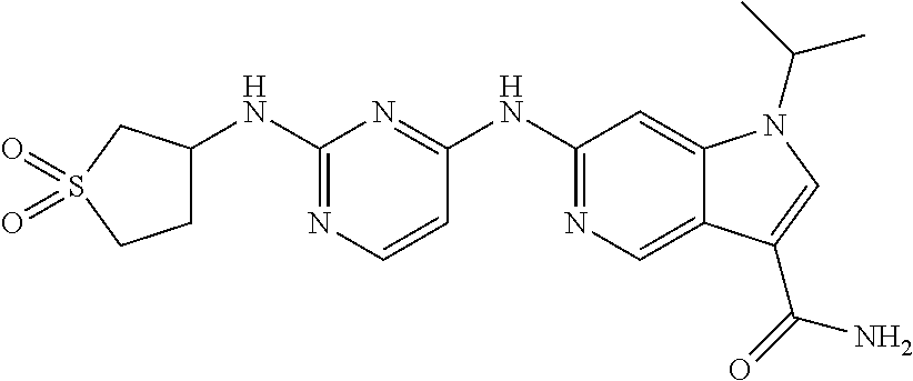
C1(NC2CCS(=O)(=O)C2)=NC=CC(NC2=NC=C3C(=C2)N(C(C)C)C=C3C(N)=O)=N1
